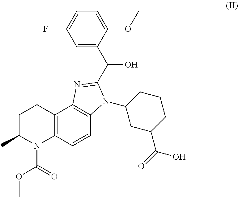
C12=C(C=CC3=C1N=C(C(O)C1=CC(F)=CC=C1OC)N3C1CC(C(=O)O)CCC1)N(C(=O)OC)C(C)CC2
